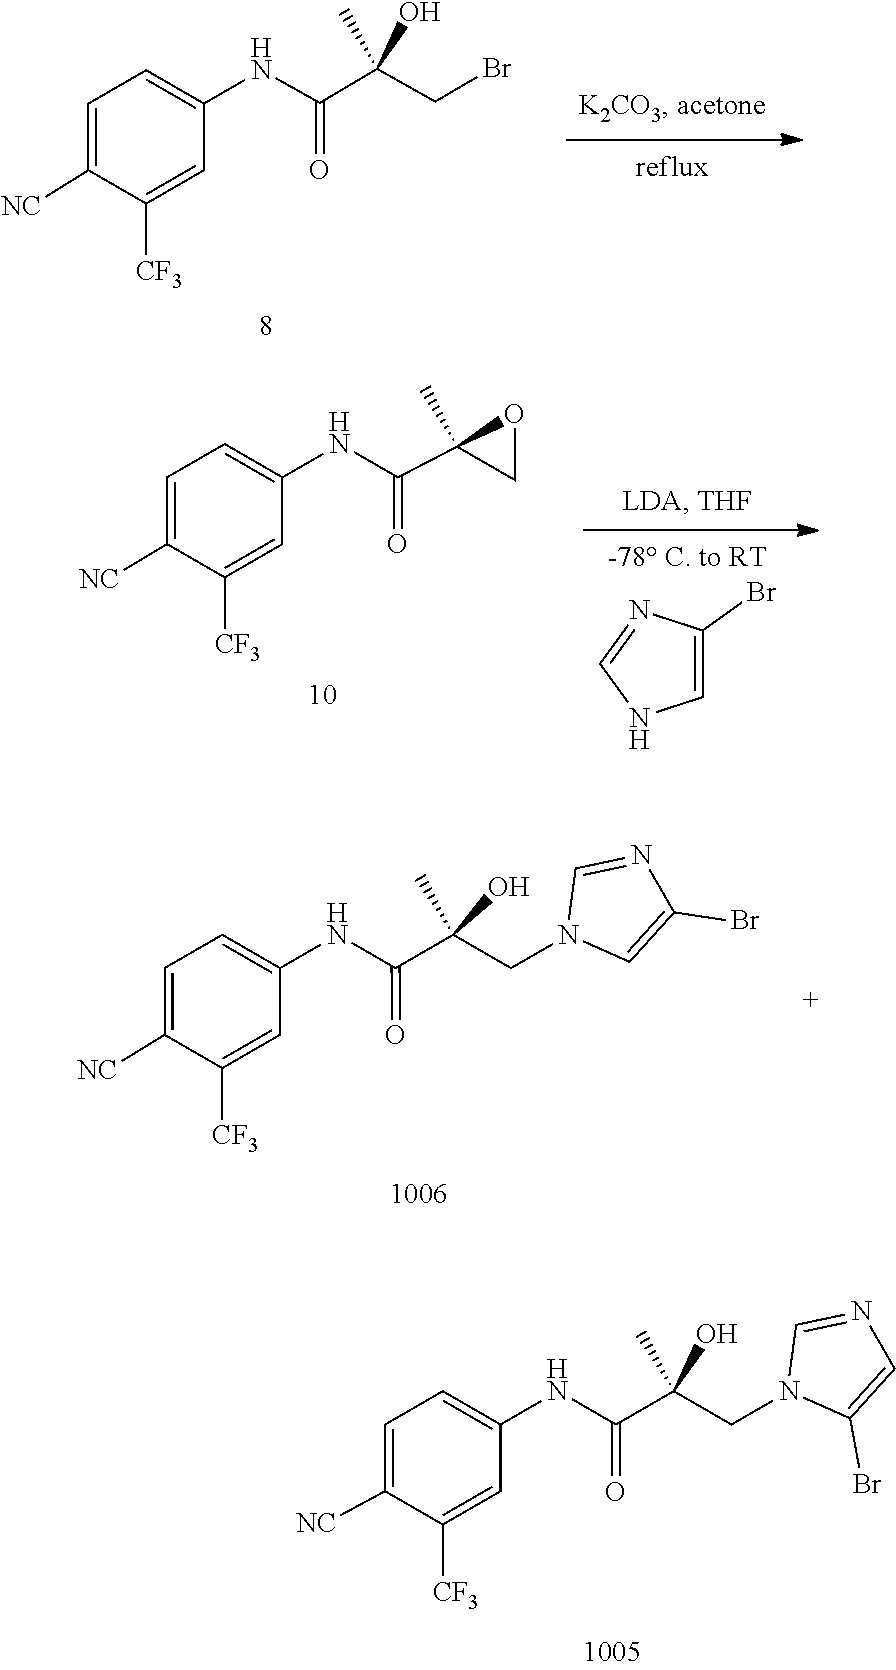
C1=C([NC])C([CF3])=CC(NC(=O)C(O)(CBr)C)=C1.C1=C([NC])C([CF3])=CC(NC(=O)C2(C)CO2)=C1.C1(Br)=CNC=N1.C1=NC(Br)=CN1CC(C(NC1=CC=C([NC])C([CF3])=C1)=O)(O)C.C1=NC=C(Br)N1CC(C(NC1=CC=C([NC])C([CF3])=C1)=O)(O)C
